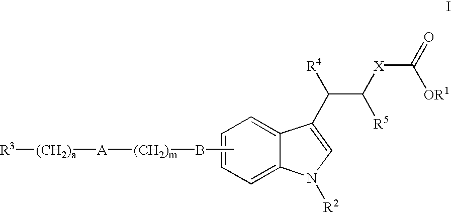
C1=CC=C2C(=C1)C(C(C([X]C(=O)[OR1])[R5])[R4])=CN2[R2].[R3][(CH2)a][A][(CH2)m]BC
